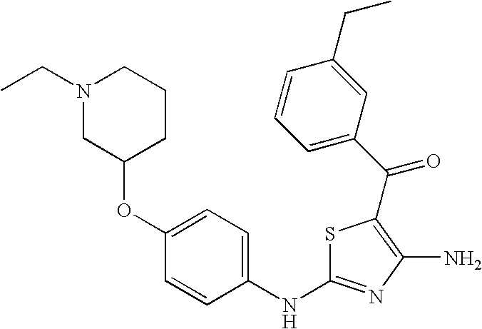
C(C1=C(N)N=C(NC2=CC=C(OC3CCCN(CC)C3)C=C2)S1)(C1=CC=CC(CC)=C1)=O
